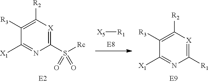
[X5][R1].C1(S([Rc])(=O)=O)=[X]C([R2])=C([R3])C([X1])=N1.C1([R1])=[X]C([R2])=C([R3])C([X1])=N1
